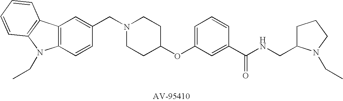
C1(CN2CCC(OC3=CC=CC(C(NCC4CCCN4CC)=O)=C3)CC2)=CC2=C(C=C1)N(CC)C1=C2C=CC=C1
